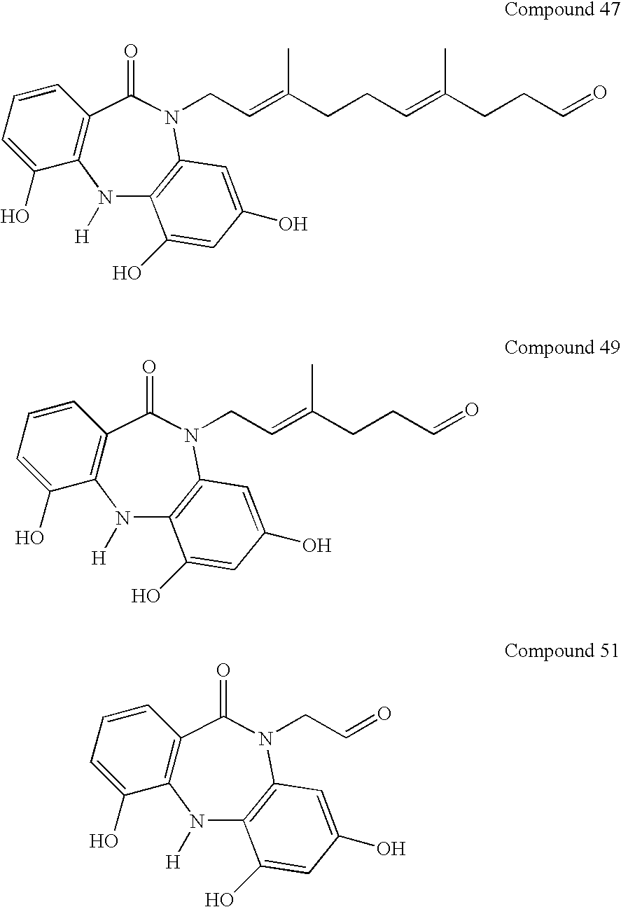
C1=CC=C(O)C2=C1C(=O)N(CC=C(CCC=C(CCC=O)C)C)C1=C(N2[H])C(O)=CC(O)=C1.C1=CC=C(O)C2=C1C(=O)N(CC=C(CCC=O)C)C1=C(N2[H])C(O)=CC(O)=C1.C1=CC=C(O)C2=C1C(=O)N(CC=O)C1=C(N2[H])C(O)=CC(O)=C1
